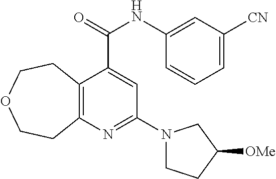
C12=C(N=C(N3CCC([OMe])C3)C=C1C(NC1=CC([CN])=CC=C1)=O)CCOCC2
